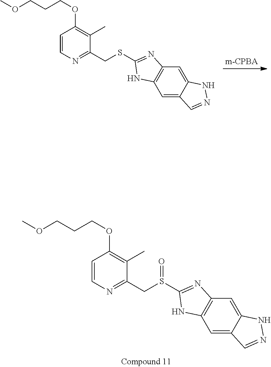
C1=CN=C(CS(C2=NC3=C(C=C4C(=C3)NN=C4)N2)=O)C(C)=C1OCCCOC.C1=CN=C(CSC2=NC3=C(C=C4C(=C3)NN=C4)N2)C(C)=C1OCCCOC
